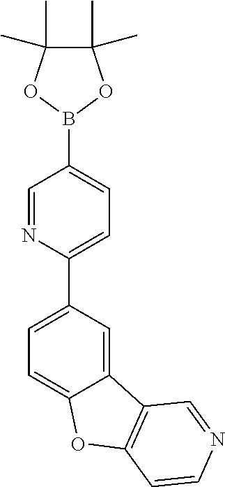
C1(C2=CC=C(B3OC(C)(C)C(C)(C)O3)C=N2)=CC=C2C(=C1)C1=C(O2)C=CN=C1
